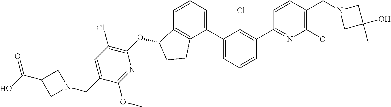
O(C1C2=C(C(C3=CC=CC(C4=NC(OC)=C(CN5CC(C)(O)C5)C=C4)=C3Cl)=CC=C2)CC1)C1=C(Cl)C=C(CN2CC(C(O)=O)C2)C(OC)=N1
